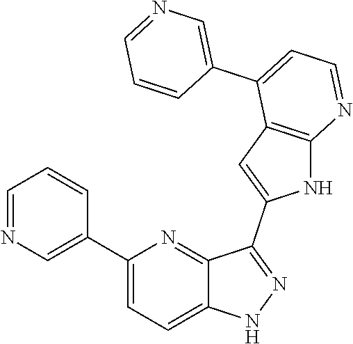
C1(C2=CN=CC=C2)=CC=C2C(=N1)C(C1=CC3=C(N1)N=CC=C3C1=CN=CC=C1)=NN2
